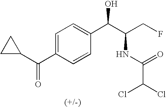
C1(C(C2=CC=C(C(C(CF)NC(C(Cl)Cl)=O)O)C=C2)=O)CC1
